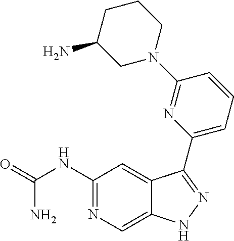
C1(NC(=O)N)=NC=C2C(=C1)C(C1=CC=CC(N3CCCC(N)C3)=N1)=NN2
